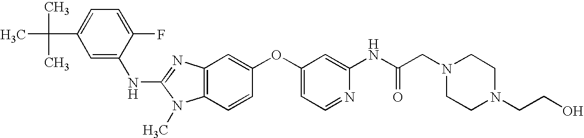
C1=C(F)C(NC2=NC3=C(N2C)C=CC(OC2=CC=NC(NC(CN4CCN(CCO)CC4)=O)=C2)=C3)=CC(C(C)(C)C)=C1
